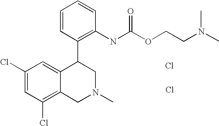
C1(Cl)=C2C(=CC(Cl)=C1)C(C1=C(NC(OCCN(C)C)=O)C=CC=C1)CN(C)C2.Cl.Cl
